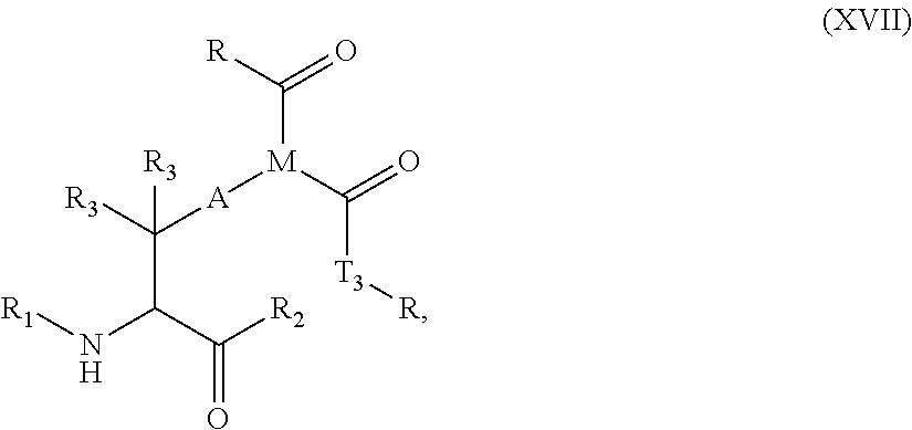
C(C([A][M](C([T3][R])=O)C(=O)[R])([R3])[R3])(N[R1])C(=O)[R2]
